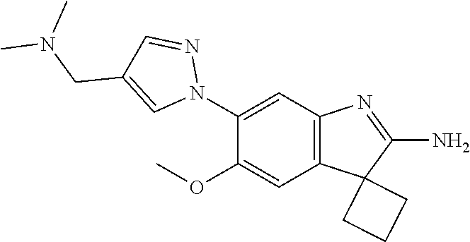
C12=C(C=C(N3N=CC(CN(C)C)=C3)C(OC)=C1)N=C(N)C21CCC1
